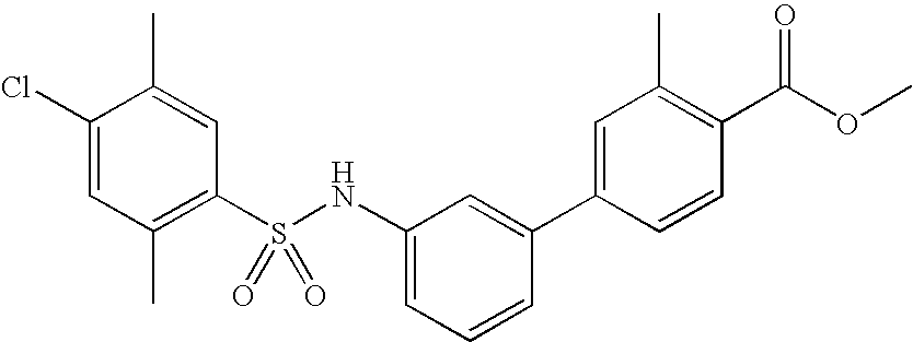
C1(Cl)=CC(C)=C(S(NC2=CC=CC(C3=CC(C)=C(C(OC)=O)C=C3)=C2)(=O)=O)C=C1C
